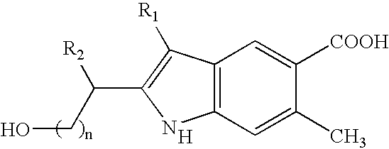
C12=C(C=C(C)C([COOH])=C1)NC(C(CO)[R2])=C2[R1].[H]
